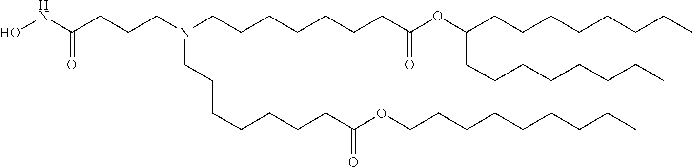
C(CCC)CCCCCOC(CCCCCCCN(CCCCCCCC(=O)OC(CCCCCCCC)CCCCCCCC)CCCC(NO)=O)=O
